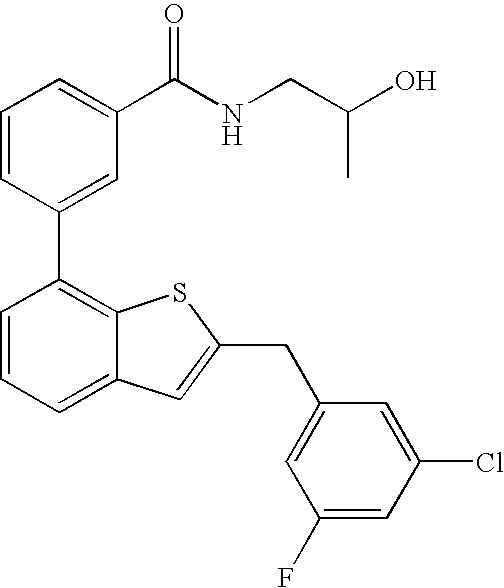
C1=CC(C2=C3C(=CC=C2)C=C(CC2=CC(F)=CC(Cl)=C2)S3)=CC(C(NCC(O)C)=O)=C1
